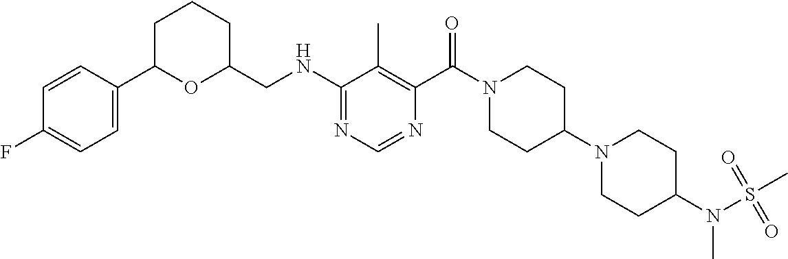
N(C1=NC=NC(C(N2CCC(N3CCC(N(S(=O)(C)=O)C)CC3)CC2)=O)=C1C)CC1CCCC(C2=CC=C(F)C=C2)O1
